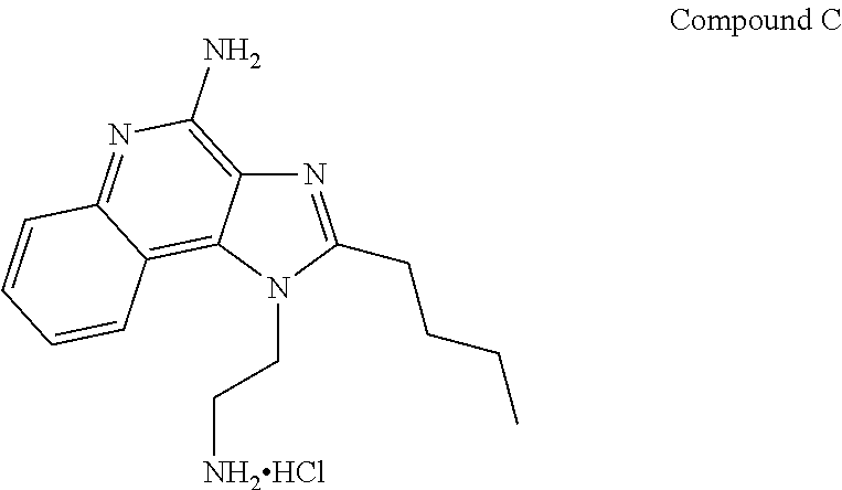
N1=C(CCCC)N(CC[NH2HCl])C2=C3C(=NC(N)=C12)C=CC=C3
